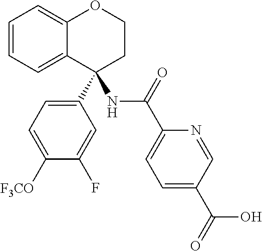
C1=CC=C2C(=C1)OCCC2(C1=CC=C([F3CO])C(F)=C1)NC(C1=CC=C(C(=O)O)C=N1)=O
